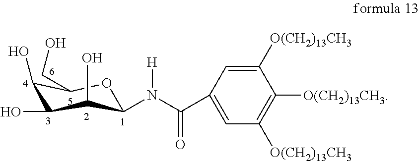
C1=C(C(N(C2C(O)C(O)C(O)C(CO)O2)[H])=O)C=C([O(CH2)13CH3])C([O(CH2)13CH3])=C1[O(CH2)13CH3]
